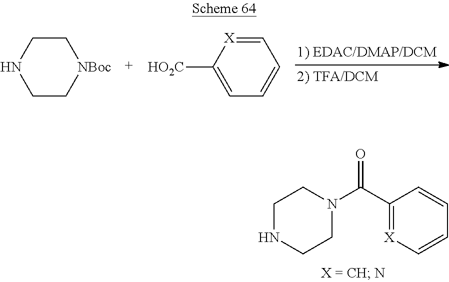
C1CNCC[NBoc]1.C1=[X]C([HO2C])=CC=C1.C1NCCN(C(C2=[X]C=CC=C2)=O)C1
